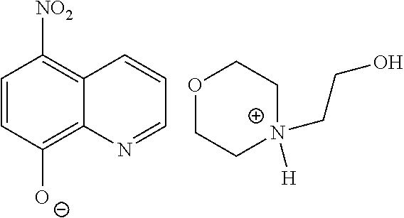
C1=CC([O-])=C2C(=C1[NO2])C=CC=N2.O1CC[N+](CCO)([H])CC1
